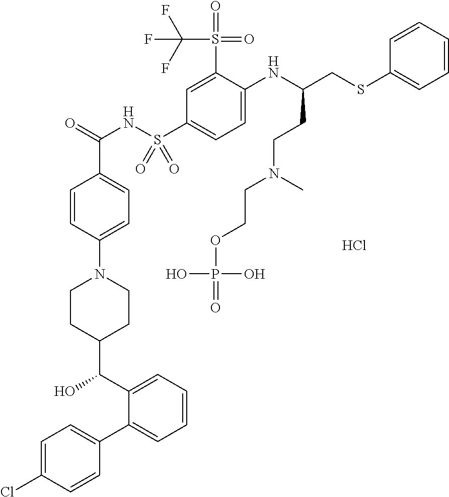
C1=C(Cl)C=CC(C2=CC=CC=C2C(O)C2CCN(C3=CC=C(C(=O)NS(C4=CC=C(NC(CSC5=CC=CC=C5)CCN(C)CCOP(O)(O)=O)C(S(C(F)(F)F)(=O)=O)=C4)(=O)=O)C=C3)CC2)=C1.Cl
